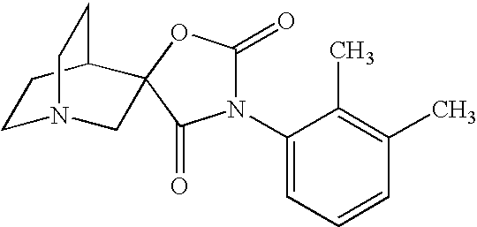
C1N2CC3(C(C1)CC2)OC(=O)N(C1=CC=CC(C)=C1C)C3=O
